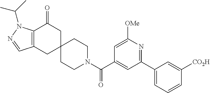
N1=CC2=C(N1C(C)C)C(=O)CC1(C2)CCN(C(C2=CC(C3=CC=CC([CO2H])=C3)=NC([OMe])=C2)=O)CC1
